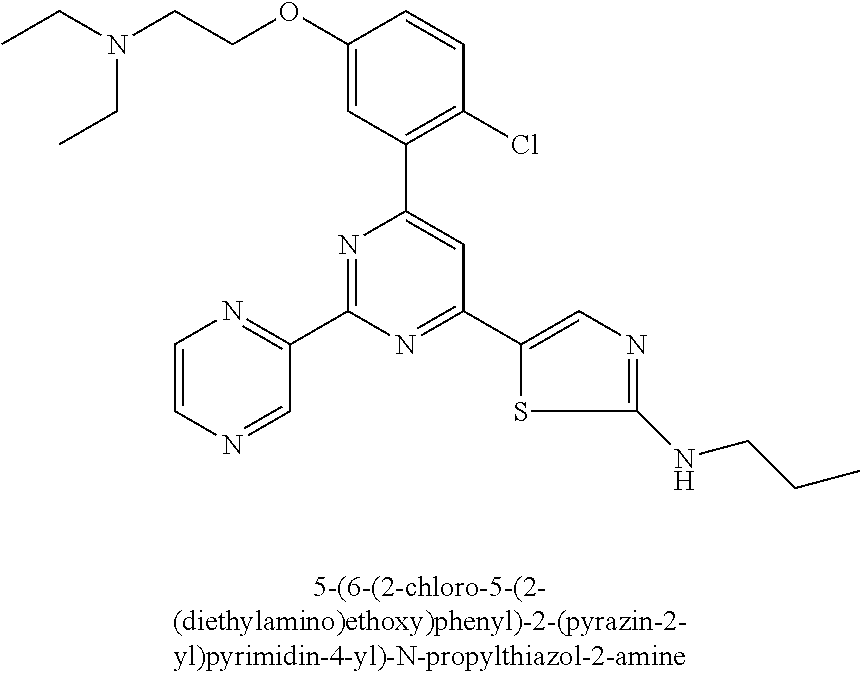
C1(OCCN(CC)CC)=CC(C2=CC(C3=CN=C(NCCC)S3)=NC(C3=NC=CN=C3)=N2)=C(Cl)C=C1
